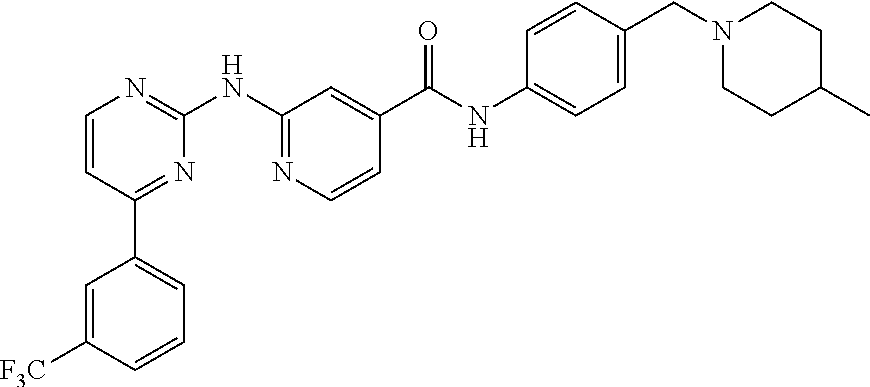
C1=CC(C2=CC=CC([F3C])=C2)=NC(NC2=NC=CC(C(NC3=CC=C(CN4CCC(C)CC4)C=C3)=O)=C2)=N1
